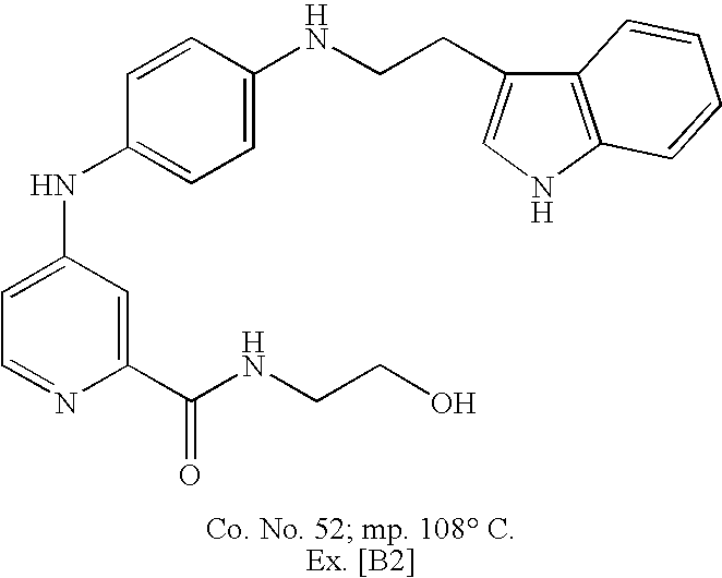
C1=C(NC2=CC=C(NCCC3=CNC4=C3C=CC=C4)C=C2)C=C(C(NCCO)=O)N=C1
